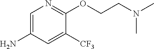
C1=C(N)C=C([CF3])C(OCCN(C)C)=N1
